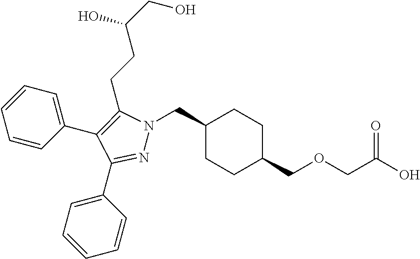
C1(CN2N=C(C3=CC=CC=C3)C(C3=CC=CC=C3)=C2CCC(CO)O)CCC(COCC(O)=O)CC1
